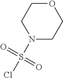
N1(S(Cl)(=O)=O)CCOCC1
